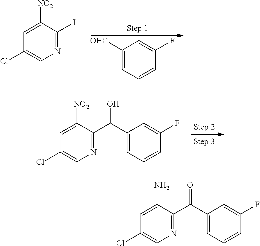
N1=C(I)C([NO2])=CC(Cl)=C1.C1([OHC])=CC=CC(F)=C1.N1=C(C(C2=CC=CC(F)=C2)O)C([NO2])=CC(Cl)=C1.N1=C(C(C2=CC=CC(F)=C2)=O)C(N)=CC(Cl)=C1
